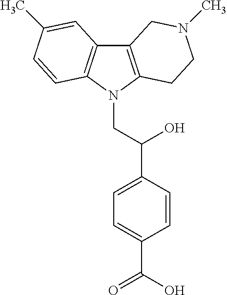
C12=C(N(CC(C3=CC=C(C(O)=O)C=C3)O)C3=C1C=C(C)C=C3)CCN(C)C2
